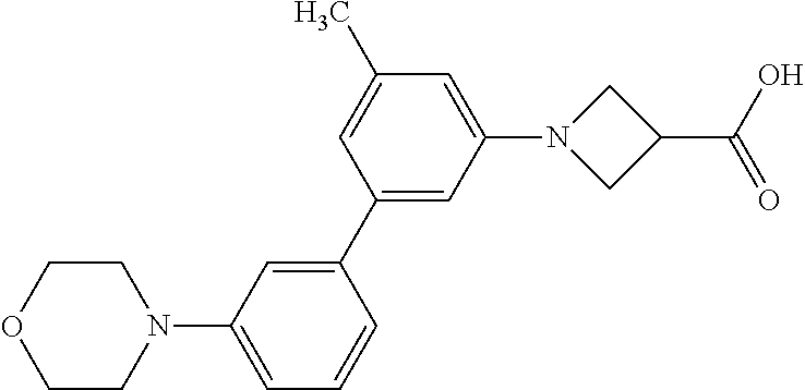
C1=C(N2CCOCC2)C=C(C2=CC(N3CC(C(O)=O)C3)=CC(C)=C2)C=C1
